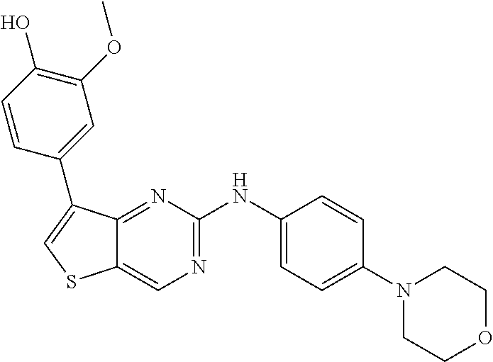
C1(N2CCOCC2)=CC=C(NC2=NC=C3C(=N2)C(C2=CC(OC)=C(O)C=C2)=CS3)C=C1
